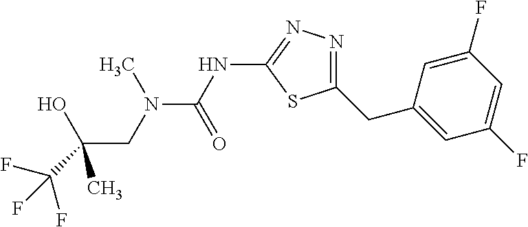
N(C(NC1=NN=C(CC2=CC(F)=CC(F)=C2)S1)=O)(C)CC(O)(C)C(F)(F)F
